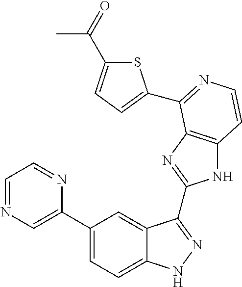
C1(C2=CN=CC=N2)=CC=C2C(=C1)C(C1=NC3=C(N1)C=CN=C3C1=CC=C(C(=O)C)S1)=NN2
